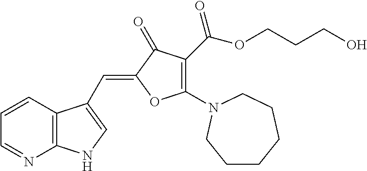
C1=CC2=C(N=C1)NC=C2C=C1C(=O)C(C(OCCCO)=O)=C(N2CCCCCC2)O1
